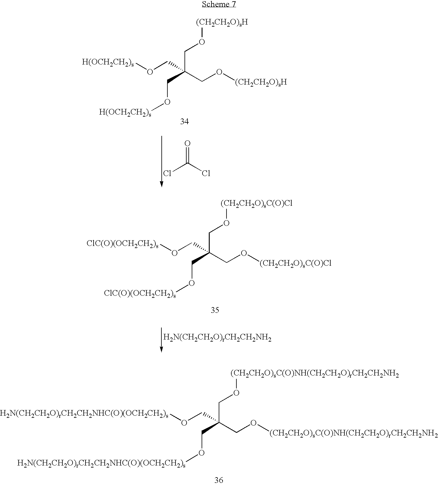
C(CO[(CH2CH2O)sC(O)Cl])(CO[ClC(O)(OCH2CH2)s])(CO[(CH2CH2O)sC(O)Cl])CO[ClC(O)(OCH2CH2)s].C(CO[(CH2CH2O)sC(O)NH(CH2CH2O)rCH2CH2NH2])(CO[H2N(CH2CH2O)rCH2CH2NHC(O)(OCH2CH2)s])(CO[(CH2CH2O)sC(O)NH(CH2CH2O)rCH2CH2NH2])CO[H2N(CH2CH2O)rCH2CH2NHC(O)(OCH2CH2)s].C(CO[(CH2CH2O)sH])(CO[H(OCH2CH2)s])(CO[(CH2CH2O)sH])CO[H(OCH2CH2)s].ClC(Cl)=O
